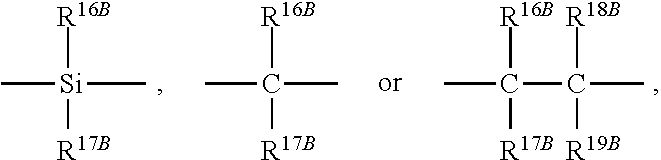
CC([R16B])([R17B])C([R18B])([R19B])C.C[Si]([R16B])([R17B])C.CC([R16B])([R17B])C
